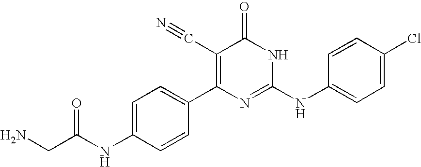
C1=CC(C2=C(C#N)C(=O)NC(NC3=CC=C(Cl)C=C3)=N2)=CC=C1NC(CN)=O
